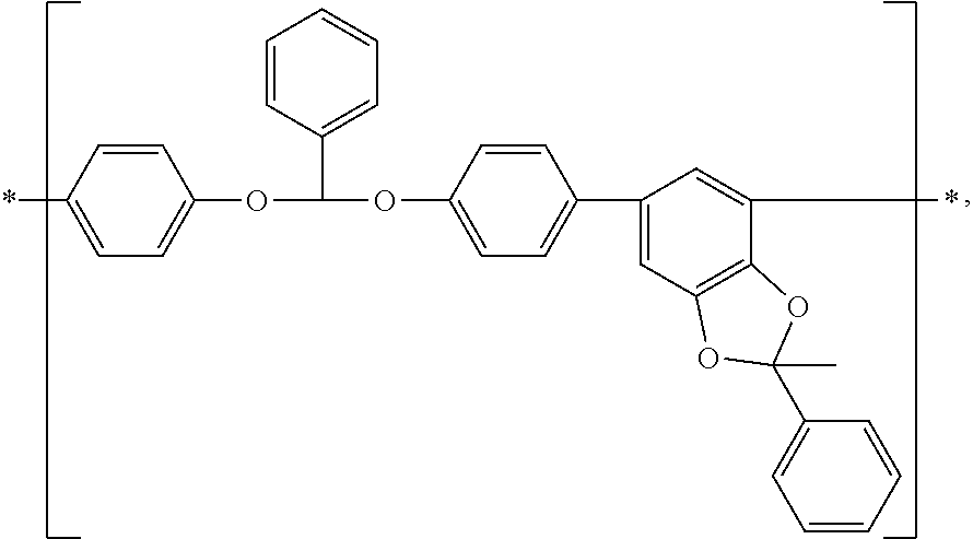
C1(OC(OC2=CC=C(C3=CC4=C(C(*)=C3)OC(C3=CC=CC=C3)(C)O4)C=C2)C2=CC=CC=C2)=CC=C(*)C=C1
